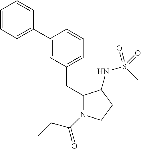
C1=CC=C(C2=CC(CC3N(C(=O)CC)CCC3NS(C)(=O)=O)=CC=C2)C=C1
